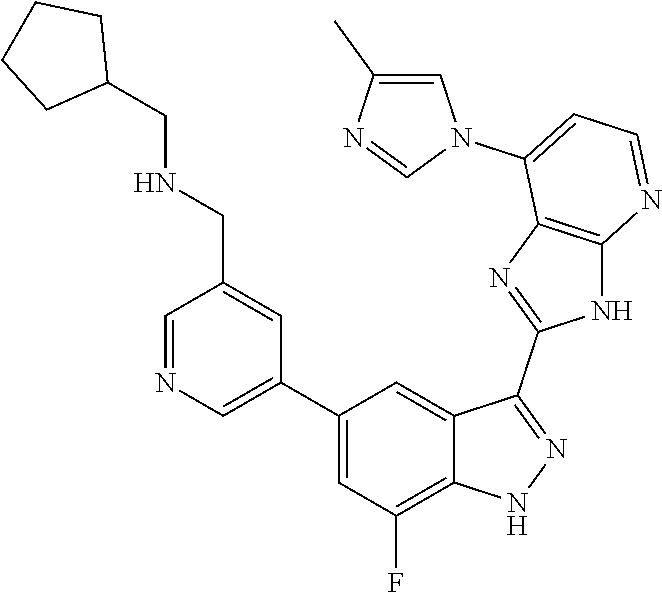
C1=NC=C(C2=CC(F)=C3C(=C2)C(C2=NC4=C(N2)N=CC=C4N2C=C(C)N=C2)=NN3)C=C1CNCC1CCCC1
